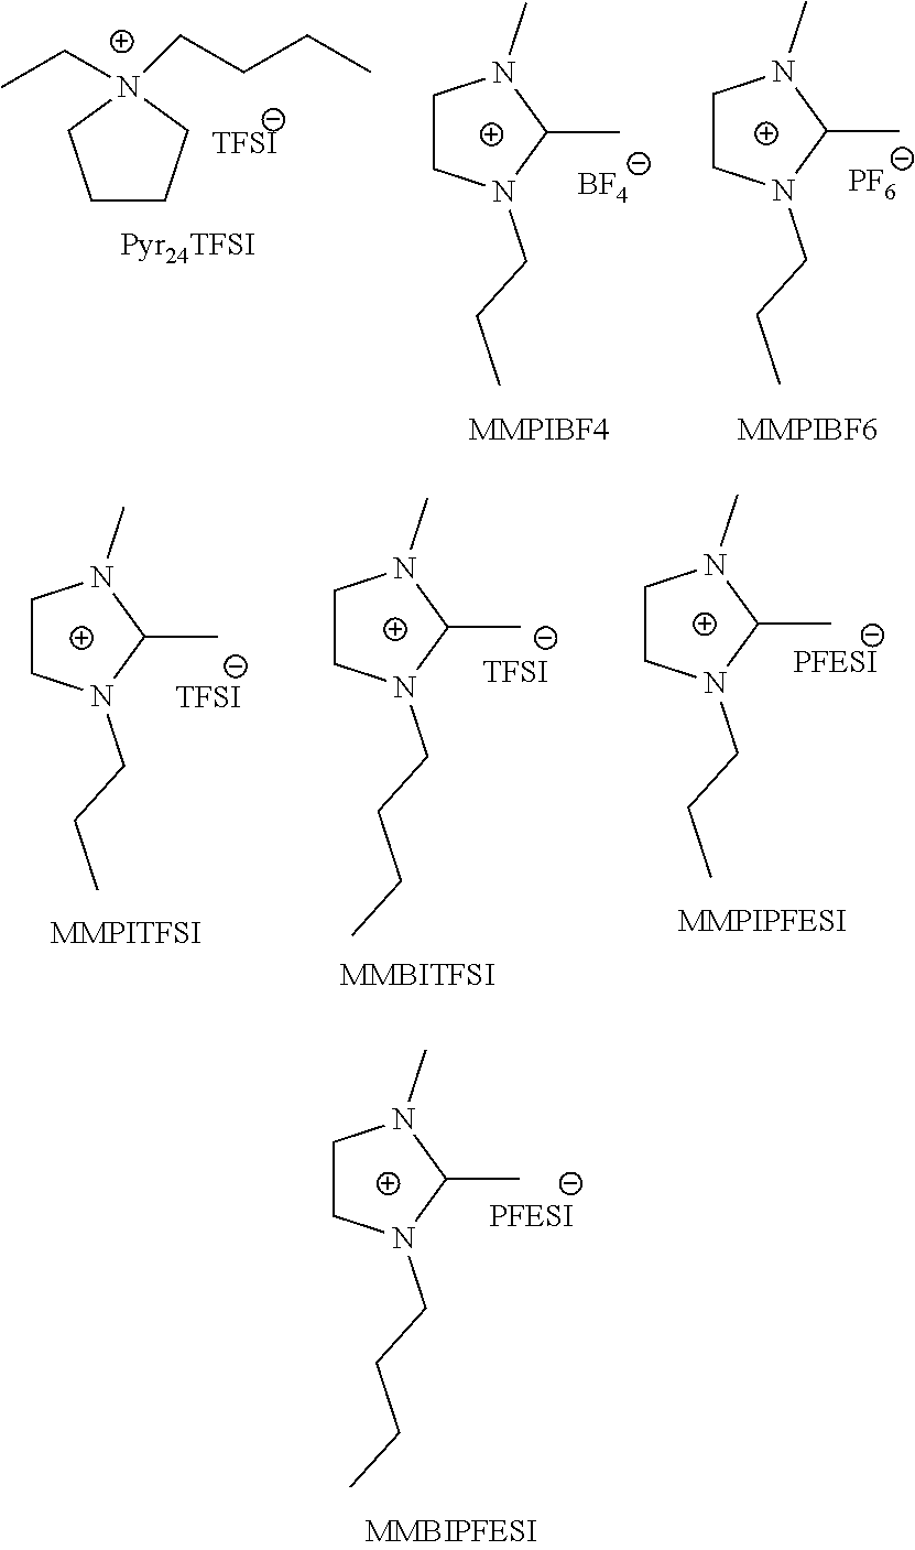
C1CN(CCCC)C(C)N1C.C1CN(CCC)C(C)N1C.[TFSI].[MMPITFSI].C1CN(CCCC)C(C)N1C.[TFSI].[MMBITFSI].C1CN(CCC)C(C)N1C.C1CC[N+](CC)(CCCC)C1.[TFSI].C1CN(CCC)C(C)N1C.[BF4].C1CN(CCC)C(C)N1C.[PF6]
